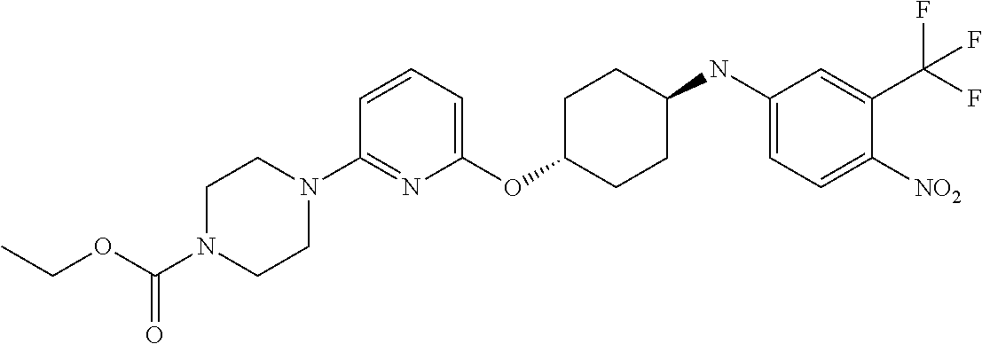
C1(OC2CCC(NC3=CC=C([NO2])C(C(F)(F)F)=C3)CC2)=CC=CC(N2CCN(C(OCC)=O)CC2)=N1
